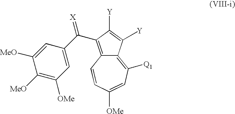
C12=C(C(C3=CC([OMe])=C([MeO])C([MeO])=C3)=[X])C([Y])=C([Y])C1=C([Q1])C=C([OMe])C=C2
